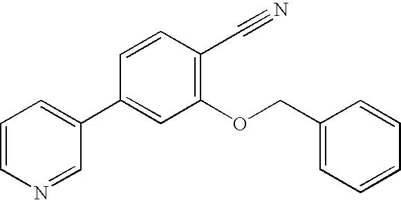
C1(C2=CC=CN=C2)=CC(OCC2=CC=CC=C2)=C(C#N)C=C1
